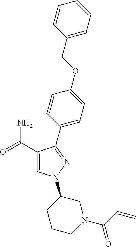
C1(C(=O)N)=CN(C2CCCN(C(C=C)=O)C2)N=C1C1=CC=C(OCC2=CC=CC=C2)C=C1
